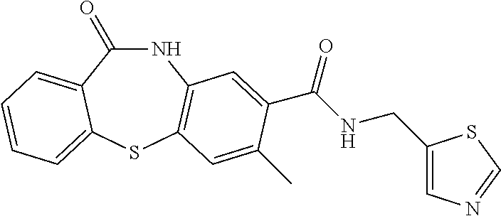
C1(=O)NC2=C(SC3=CC=CC=C13)C=C(C)C(C(NCC1=CN=CS1)=O)=C2
